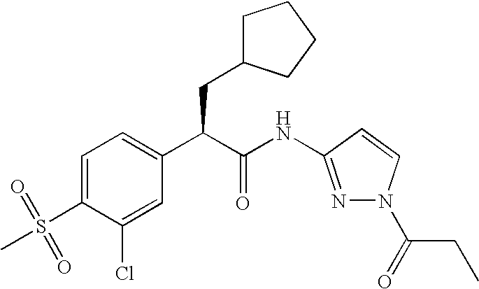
C1=C(S(=O)(C)=O)C(Cl)=CC(C(C(NC2=NN(C(=O)CC)C=C2)=O)CC2CCCC2)=C1
